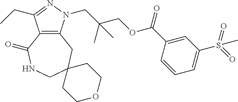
C12=C(CC3(CNC1=O)CCOCC3)N(CC(COC(C1=CC(S(=O)(=O)C)=CC=C1)=O)(C)C)N=C2CC
